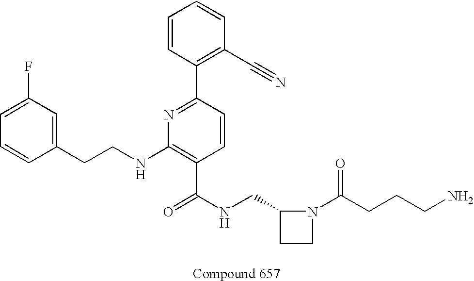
C1=CC(CCNC2=C(C(NCC3CCN3C(CCCN)=O)=O)C=CC(C3=C(C#N)C=CC=C3)=N2)=CC(F)=C1
